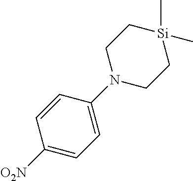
C1([O2N])=CC=C(N2CC[Si](C)(C)CC2)C=C1
